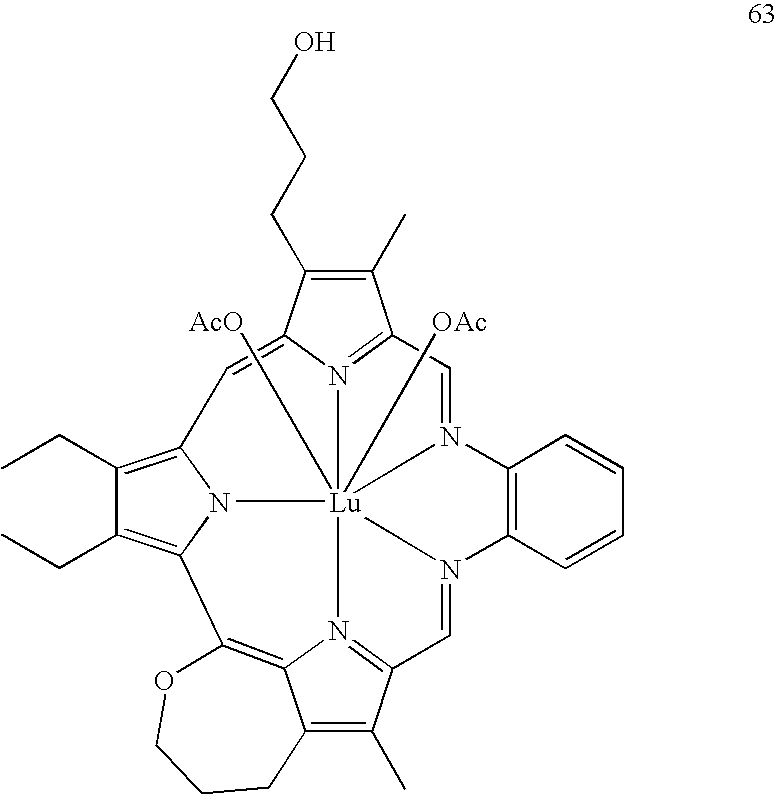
C1(C)=C(CCCO)C2=CC3=C(CC)C(CC)=C4N3[Lu]356([OAc])([AcO])N2=C1C=N3C1=C(C=CC=C1)N5=CC1=N6C2=C4OCCCC2=C1C
